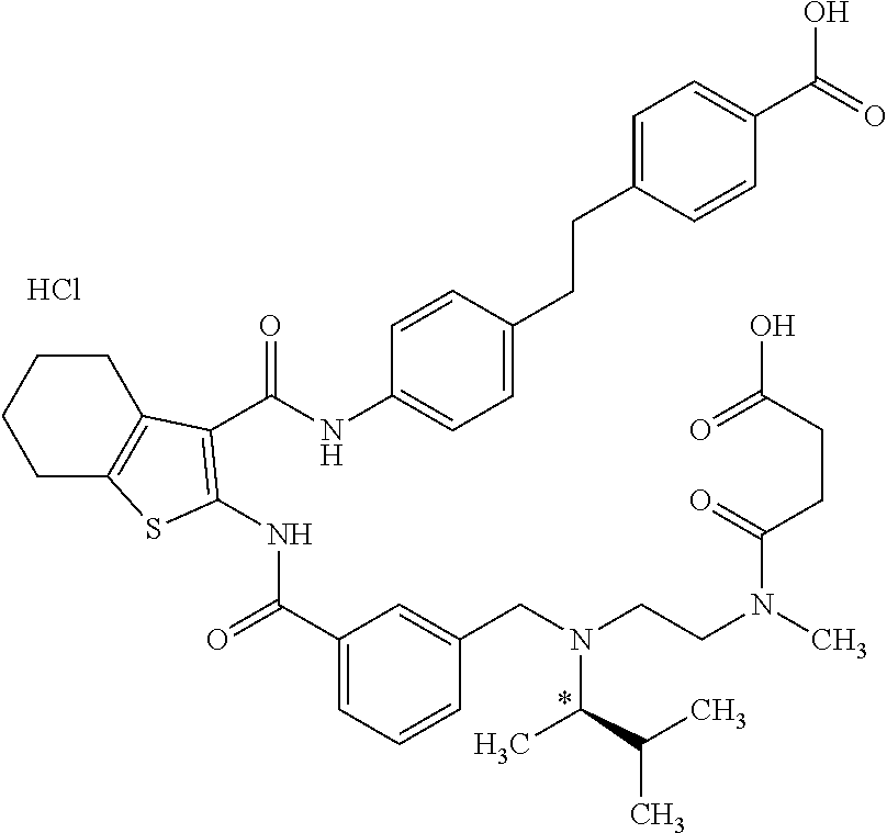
C1(C(=O)NC2=C(C(NC3=CC=C(CCC4=CC=C(C(=O)O)C=C4)C=C3)=O)C3=C(CCCC3)S2)=CC=CC(CN(CCN(C)C(CCC(O)=O)=O)C(C(C)C)C)=C1.Cl.*
